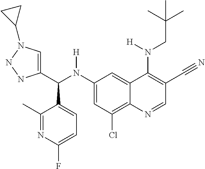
C1(N(C(C2=CN(C3CC3)NN2)C2=CC=C(F)N=C2C)[H])=CC(Cl)=C2C(=C1)C(N(CC(C)(C)C)[H])=C(C#N)C=N2
